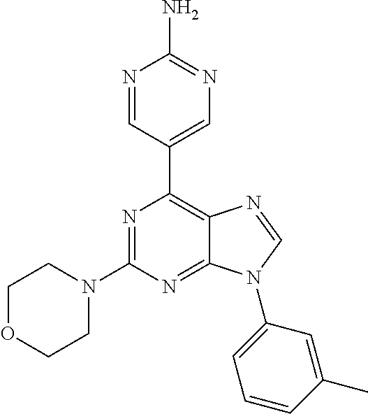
N1=CC(C2=C3C(=NC(N4CCOCC4)=N2)N(C2=CC=CC(C)=C2)C=N3)=CN=C1N
